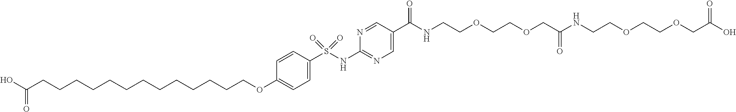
C1=C(OCCCCCCCCCCCCCC(O)=O)C=CC(S(NC2=NC=C(C(=O)NCCOCCOCC(NCCOCCOCC(O)=O)=O)C=N2)(=O)=O)=C1
